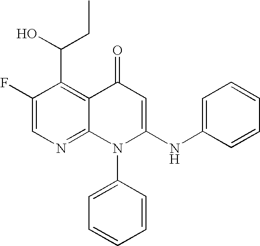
C1=C(F)C(C(O)CC)=C2C(=N1)N(C1=CC=CC=C1)C(NC1=CC=CC=C1)=CC2=O
